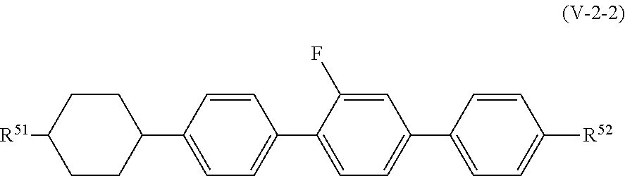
C1CC([R51])CCC1C1=CC=C(C2=CC=C(C3=CC=C([R52])C=C3)C=C2F)C=C1
